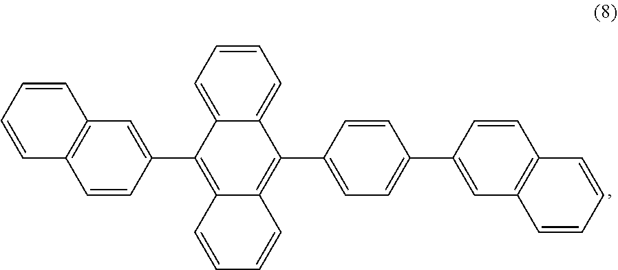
C1=CC2=C(C=C1)C=C(C1=C3C=CC=CC3=C(C3=CC=C(C4=CC5=C(C=C4)C=CC=C5)C=C3)C3=CC=CC=C13)C=C2
